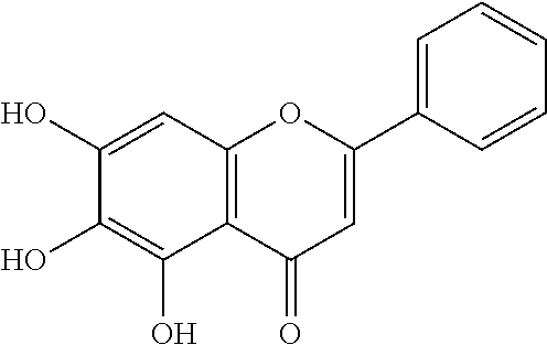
C1(O)=CC2=C(C(O)=C1O)C(=O)C=C(C1=CC=CC=C1)O2
